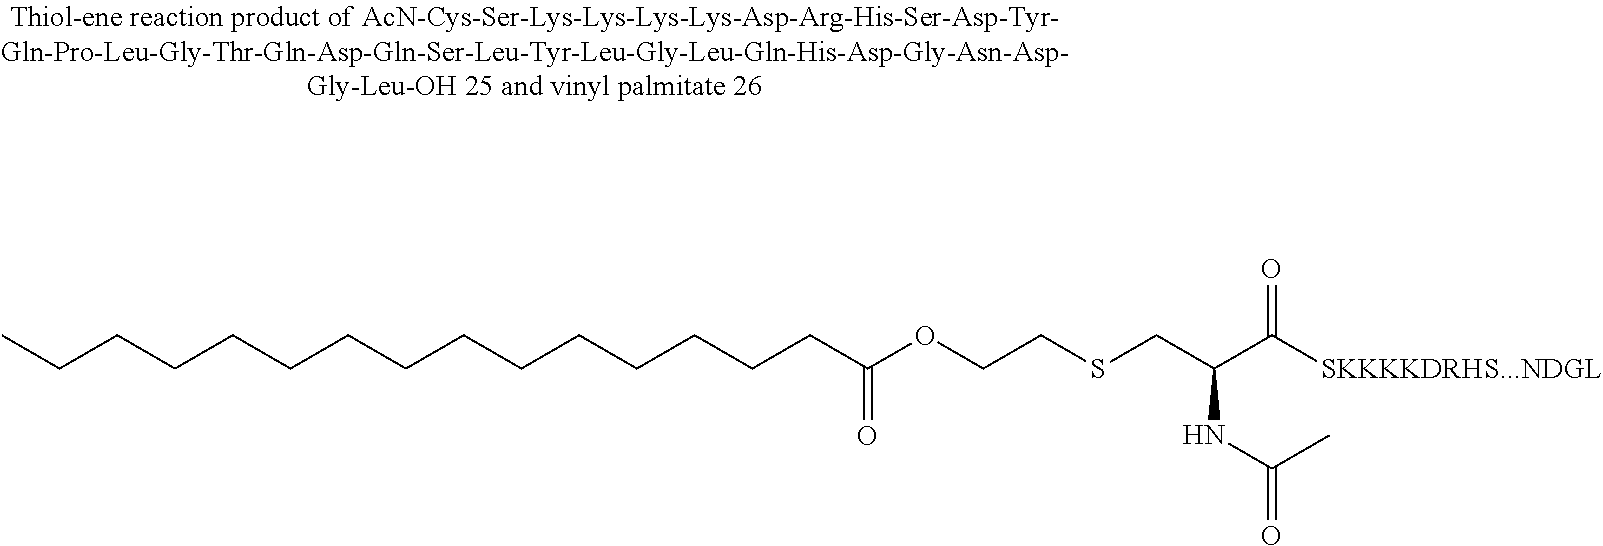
CCCCCCCCCCCCCCCC(OCCSCC(C([SKKKKDRHS...NDGL])=O)NC(=O)C)=O
